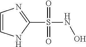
C1=CNC(S(NO)(=O)=O)=N1
